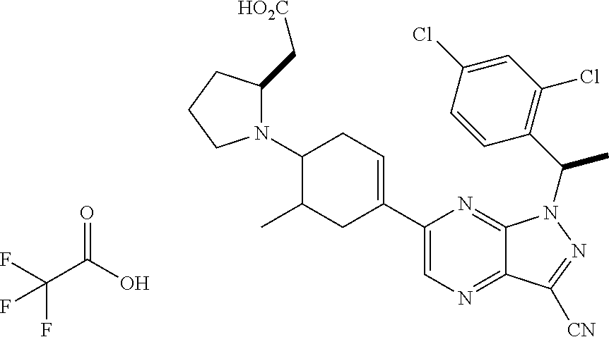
N1(C2C(C)CC(C3=CN=C4C(=N3)N(C(C3=C(Cl)C=C(Cl)C=C3)C)N=C4[CN])=CC2)C(C[HO2C])CCC1.O=C(O)C(F)(F)F
